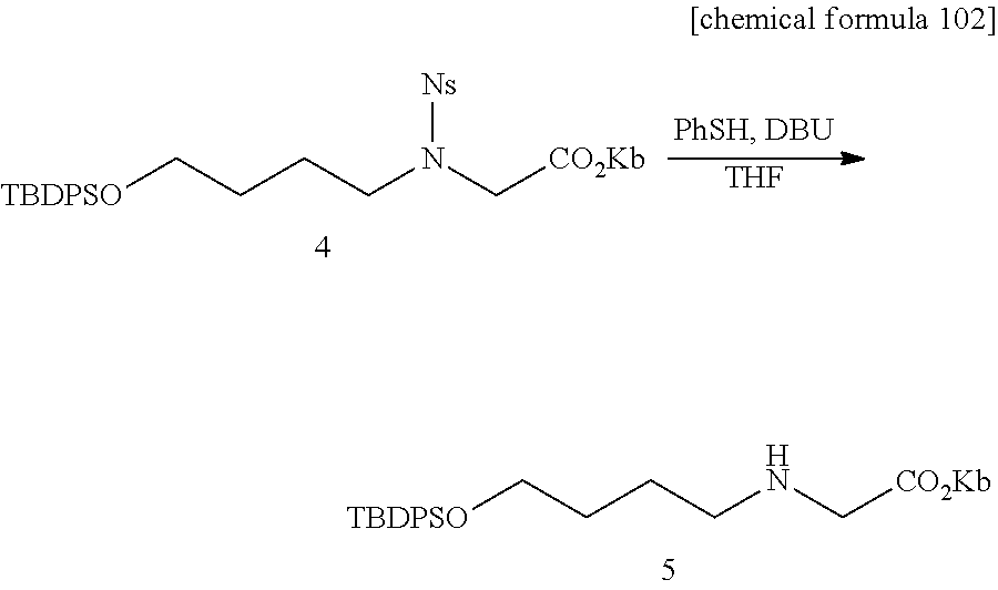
[TBDPSO]CCCCNC[CO2Kb].[TBDPSO]CCCCN(C[CO2Kb])[Ns].[THF]
